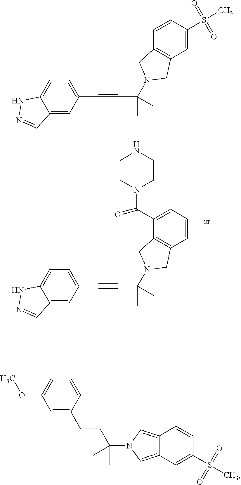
C12=CC(C#CC(C)(C)N3CC4=C(C=CC=C4C(=O)N4CCNCC4)C3)=CC=C1NN=C2.C12=CC(C#CC(C)(C)N3CC4=C(C=C(S(C)(=O)=O)C=C4)C3)=CC=C1NN=C2.C12=CN(C(C)(CCC3=CC(OC)=CC=C3)C)C=C1C=CC(S(C)(=O)=O)=C2
